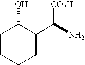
C1CCCC(C([CO2H])N)C1O
